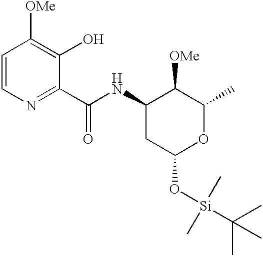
C(C1=NC=CC([OMe])=C1O)(=O)NC1CC(O[Si](C(C)(C)C)(C)C)OC(C)C1[OMe]
